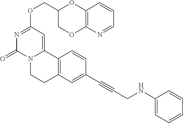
N1=CC=CC2=C1OCC(COC1=NC(=O)N3C(=C1)C1=C(CC3)C=C(C#CCNC3=CC=CC=C3)C=C1)O2
